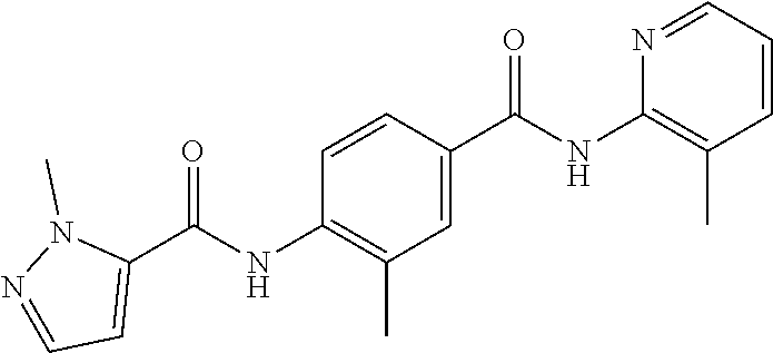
C1=CC(C(NC2=C(C)C=CC=N2)=O)=CC(C)=C1NC(C1=CC=NN1C)=O
